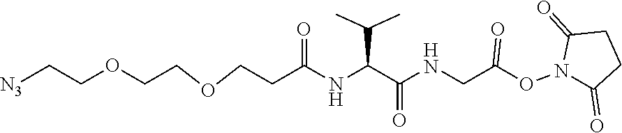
O(CCC(NC(C(NCC(ON1C(=O)CCC1=O)=O)=O)C(C)C)=O)CCOCC[N3]
